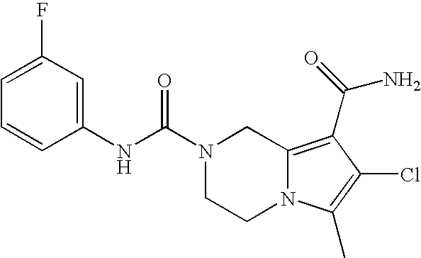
C1(F)=CC=CC(NC(N2CCN3C(=C(C(N)=O)C(Cl)=C3C)C2)=O)=C1
